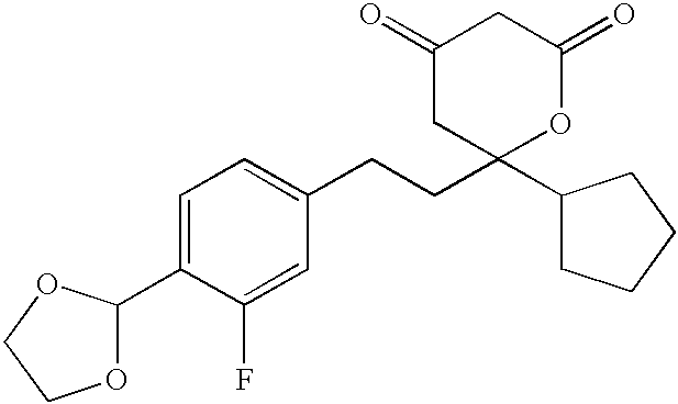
C1(=O)CC(C2CCCC2)(CCC2=CC=C(C3OCCO3)C(F)=C2)OC(=O)C1
